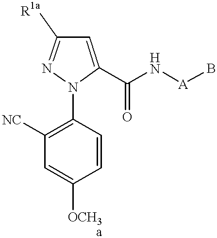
C1=CC(N2C(C(N[A]B)=O)=CC([R1a])=N2)=C([NC])C=C1[OCH3]
